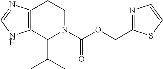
C12=C(C(C(C)C)N(C(OCC3=NC=CS3)=O)CC1)NC=N2
